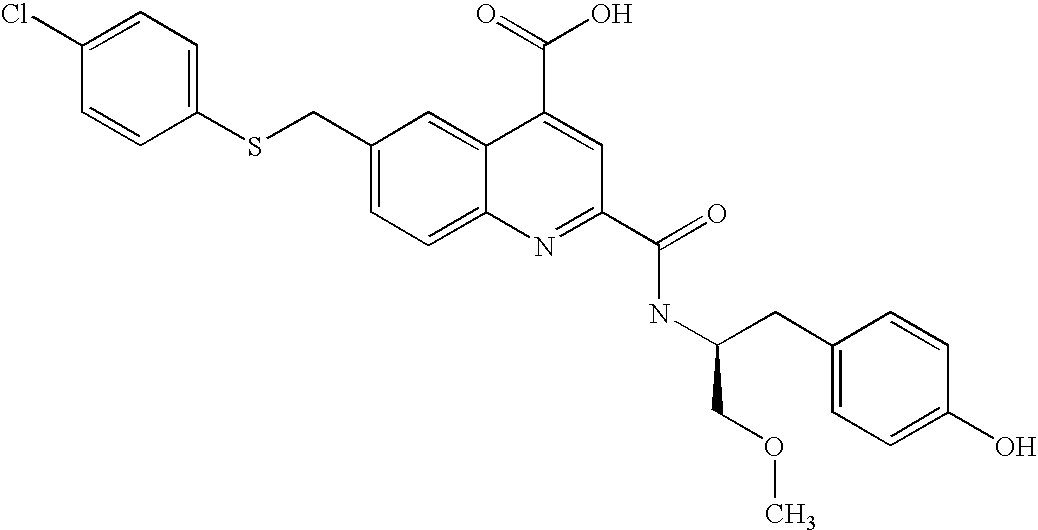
C1=C(Cl)C=CC(SCC2=CC=C3C(=C2)C(C(O)=O)=CC(C(NC(CC2=CC=C(O)C=C2)COC)=O)=N3)=C1
